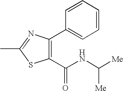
C1(C(NC([Me])[Me])=O)=C(C2=CC=CC=C2)N=C(C)S1
